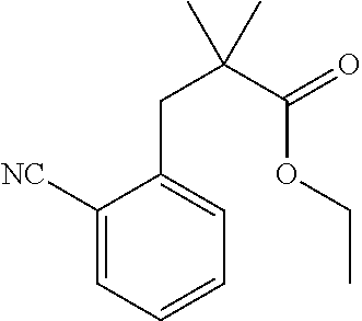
C1([NC])=CC=CC=C1CC(C(OCC)=O)(C)C
